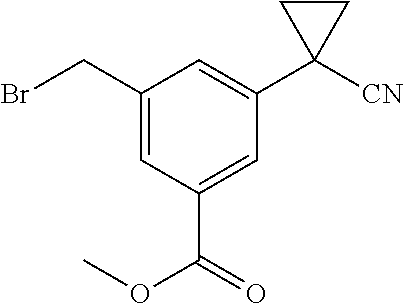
C1(CBr)=CC(C(OC)=O)=CC(C2([CN])CC2)=C1
